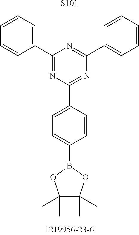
[S101].C1(B2OC(C)(C)C(C)(C)O2)=CC=C(C2=NC(C3=CC=CC=C3)=NC(C3=CC=CC=C3)=N2)C=C1
